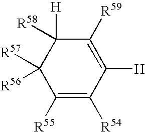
C1([R59])=C([H])C([R54])=C([R55])C([R57])([R56])C1([R58])[H]
